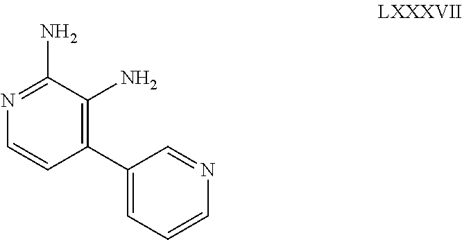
C1(C2=C(N)C(N)=NC=C2)=CC=CN=C1
